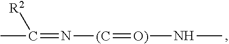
CC(=N[(C]=[O)]NC)[R2]
